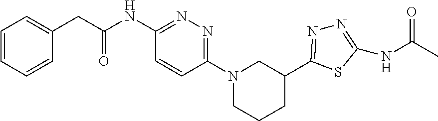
N1(C2=NN=C(NC(CC3=CC=CC=C3)=O)C=C2)CCCC(C2=NN=C(NC(C)=O)S2)C1
